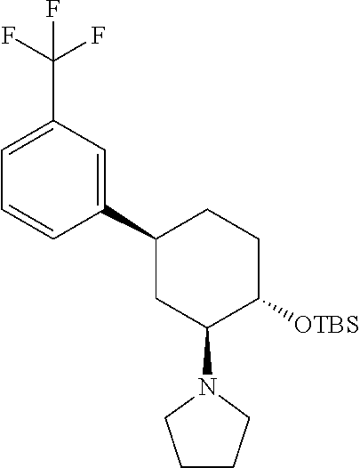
C1(C2=CC(C(F)(F)F)=CC=C2)CC(N2CCCC2)C([OTBS])CC1
